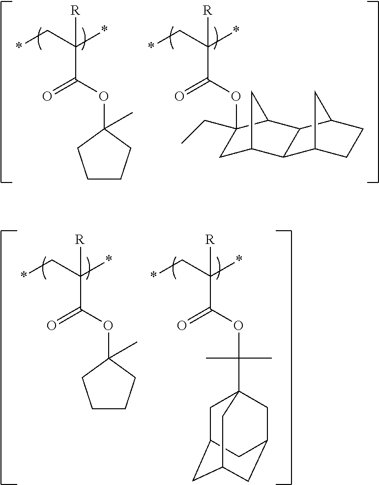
*CC(*)(C(OC1(C)CCCC1)=O)[R].*CC(*)(C(OC(C)(C)C12CC3CC(CC(C1)C3)C2)=O)[R].*CC(*)(C(OC1(C)CCCC1)=O)[R].*CC(*)(C(OC1(CC)CC2CC1C1C2C2CCC1C2)=O)[R]
